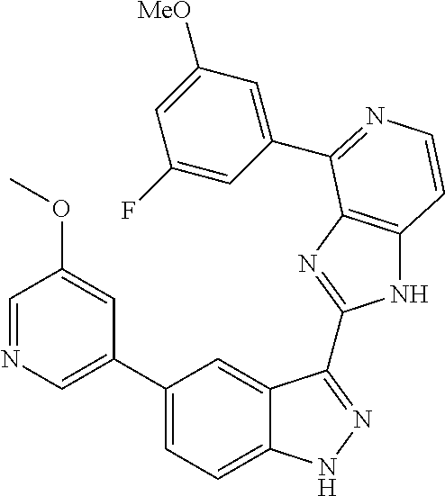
C1(C2=CC=C3C(=C2)C(C2=NC4=C(N2)C=CN=C4C2=CC([MeO])=CC(F)=C2)=NN3)=CN=CC(OC)=C1
